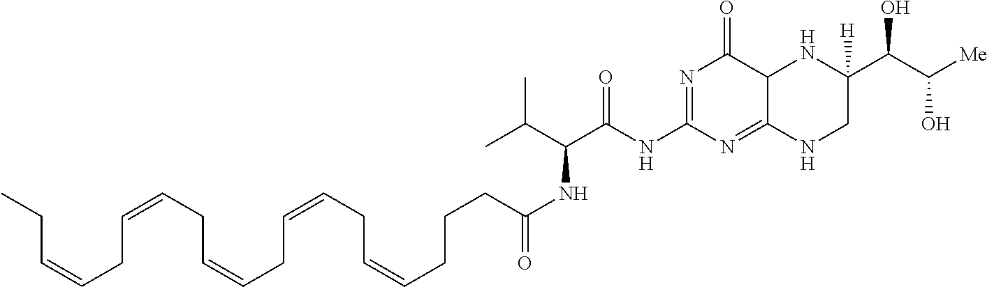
N1=C(NC(C(C(C)C)NC(CCCC=CCC=CCC=CCC=CCC=CCC)=O)=O)N=C2C(C1=O)NC(C(C([Me])O)O)([H])CN2
